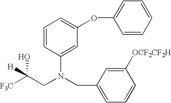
[F3C]C(CN(CC1=CC=CC([OCF2CF2H])=C1)C1=CC(OC2=CC=CC=C2)=CC=C1)(O)[H]
